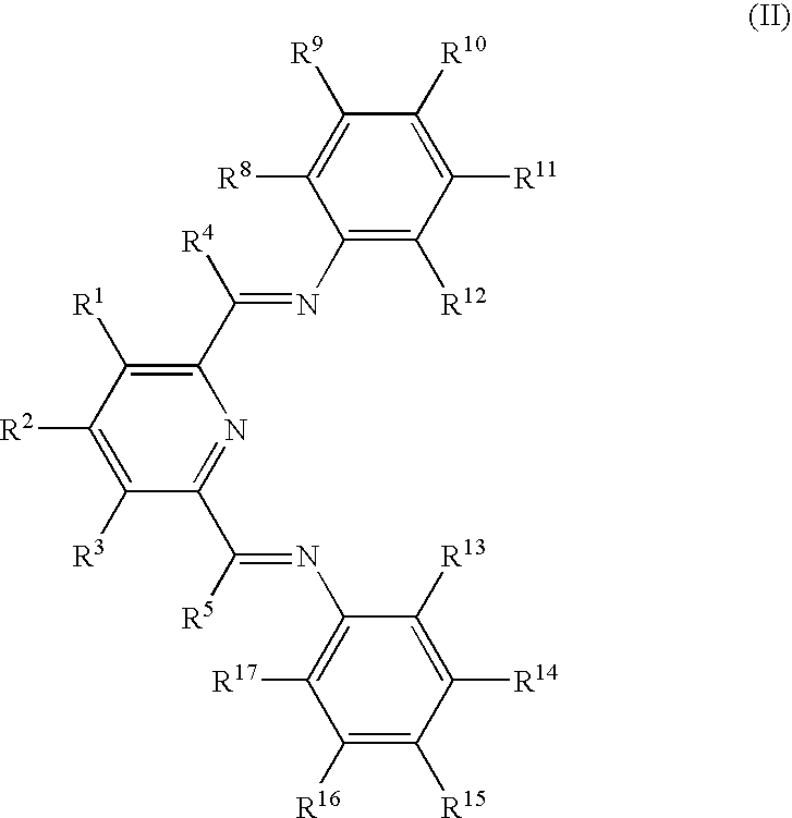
C1(N=C([R4])C2=C([R1])C([R2])=C([R3])C(C([R5])=NC3=C([R17])C([R16])=C([R15])C([R14])=C3[R13])=N2)=C([R12])C([R11])=C([R10])C([R9])=C1[R8]
